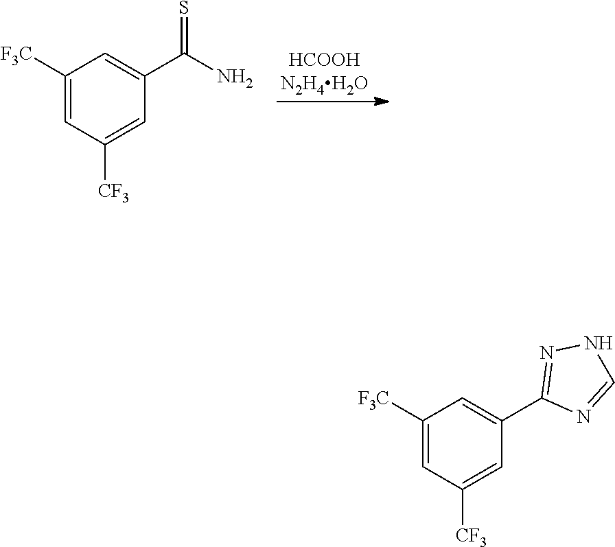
C1=C([F3C])C=C(C(=S)N)C=C1[CF3].C1(C2=CC([F3C])=CC([CF3])=C2)=NNC=N1
